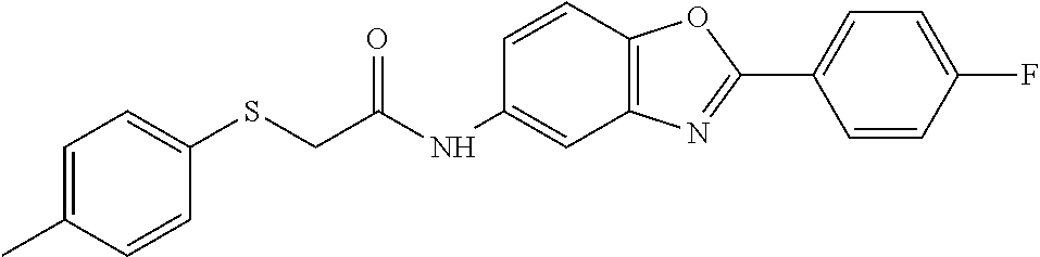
C1(SCC(NC2=CC3=C(C=C2)OC(C2=CC=C(F)C=C2)=N3)=O)=CC=C(C)C=C1
